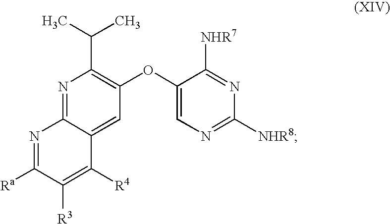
N1=C2C(=CC(OC3=CN=C([NHR8])N=C3[NHR7])=C1C(C)C)C([R4])=C([R3])C([Ra])=N2
